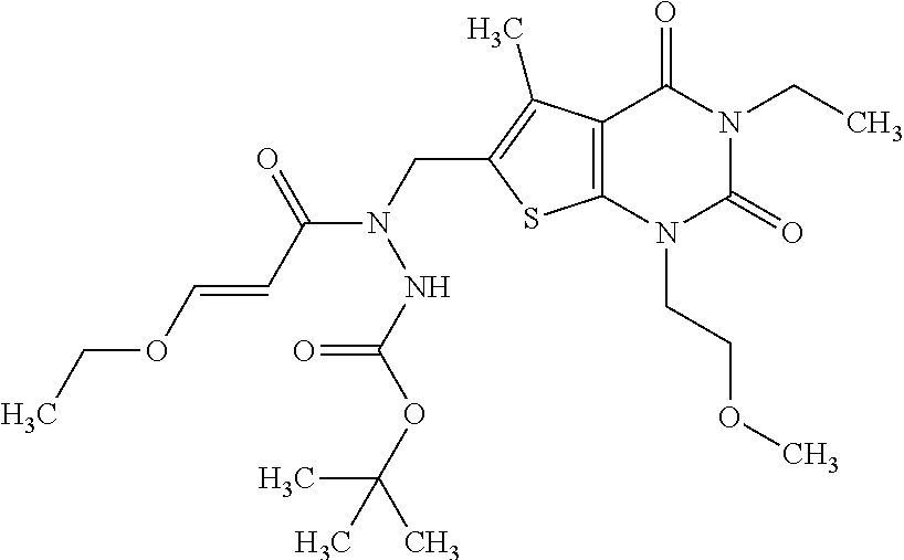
C12=C(N(CCOC)C(=O)N(CC)C1=O)SC(CN(C(C=COCC)=O)NC(=O)OC(C)(C)C)=C2C
